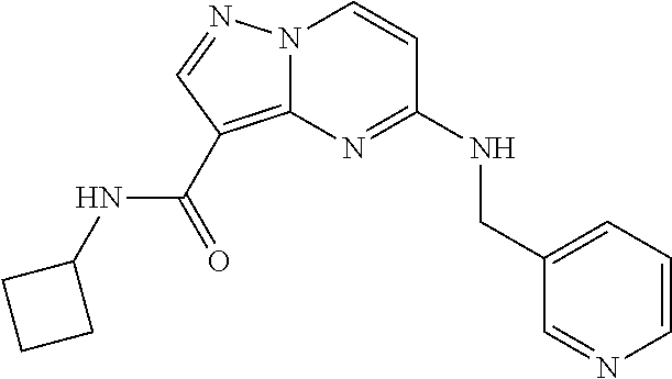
C1=CN=CC(CNC2=NC3=C(C(NC4CCC4)=O)C=NN3C=C2)=C1
